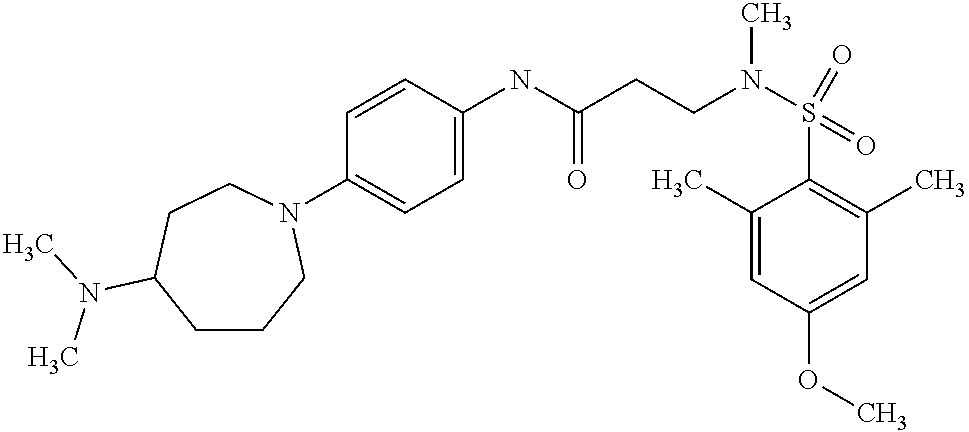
C1(N2CCCC(N(C)C)CC2)=CC=C(NC(CCN(S(C2=C(C)C=C(OC)C=C2C)(=O)=O)C)=O)C=C1
